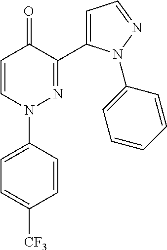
C1=C(N2N=C(C3=CC=NN3C3=CC=CC=C3)C(=O)C=C2)C=CC([CF3])=C1
